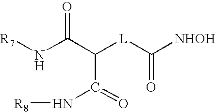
N(C(C([L]C([NHOH])=O)C(N[R8])=O)=O)[R7]
